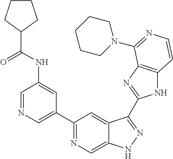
C1=NC=C(C2=NC=C3C(=C2)C(C2=NC4=C(N2)C=CN=C4N2CCCCC2)=NN3)C=C1NC(C1CCCC1)=O
